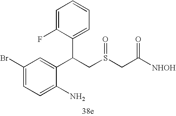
C1=C(N)C(C(C2=CC=CC=C2F)CS(CC([NHOH])=O)=O)=CC(Br)=C1
